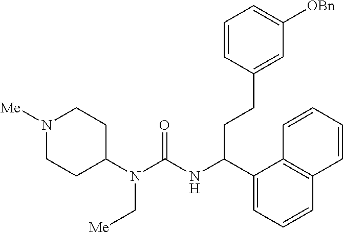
N1([Me])CCC(N(C(=O)NC(C2=CC=CC3=C2C=CC=C3)CCC2=CC([OBn])=CC=C2)C[Me])CC1
